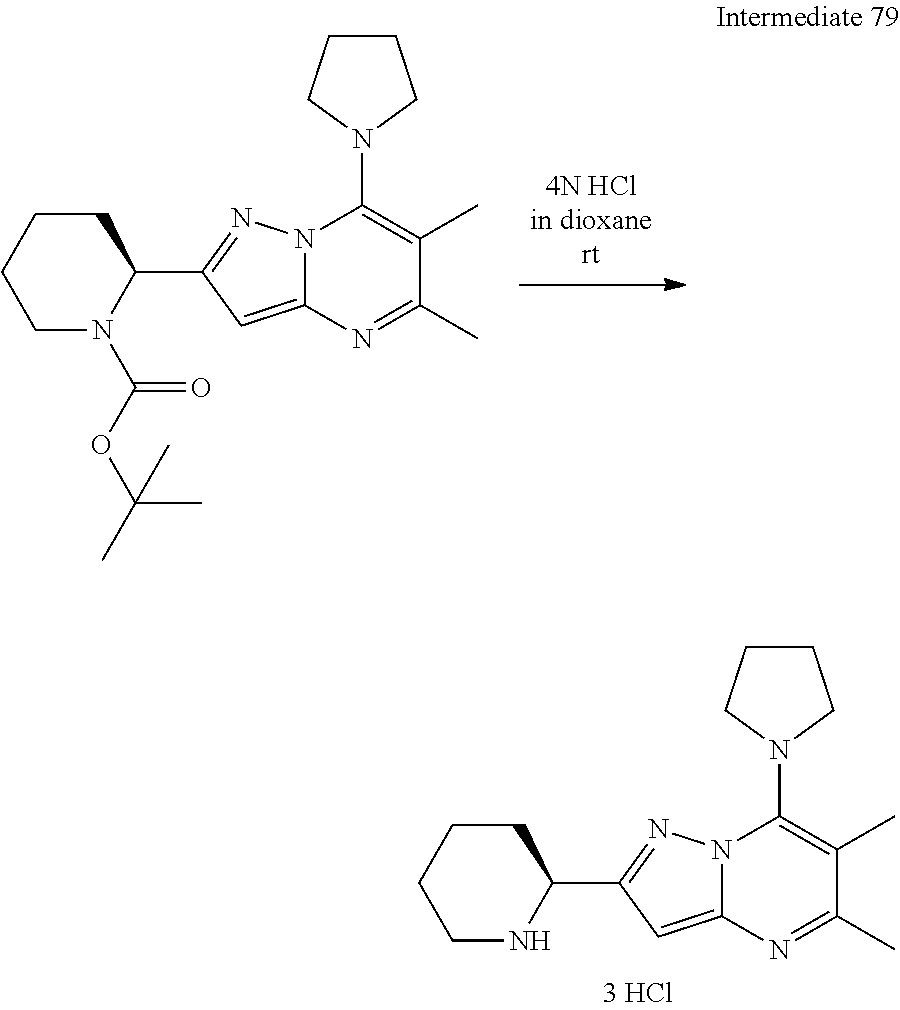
O(C(C)(C)C)C(N1C(C2=NN3C(=C2)N=C(C)C(C)=C3N2CCCC2)CCCC1)=O.N1C(C2=NN3C(=C2)N=C(C)C(C)=C3N2CCCC2)CCCC1
